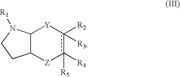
C12C([Z]c([R4])([R5])c([R2])([R3])[Y]1)CCN2[R1]
